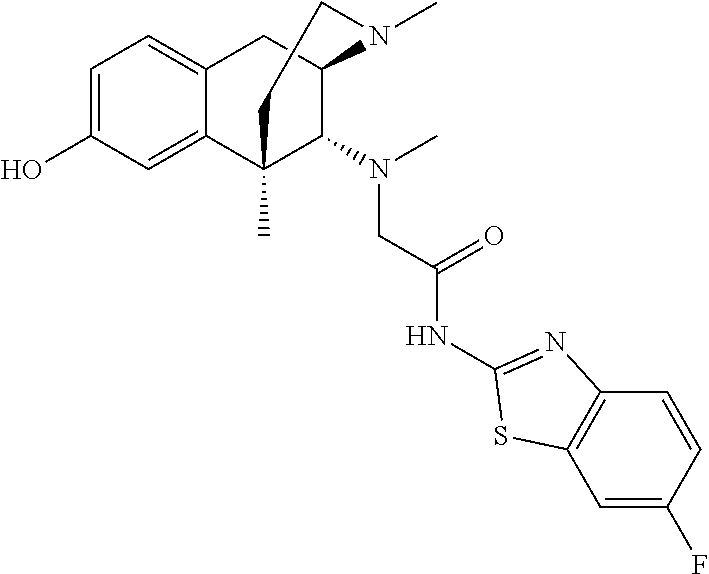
C1=C(O)C=C2C(=C1)CC1C(N(CC(NC3=NC4=C(C=C(F)C=C4)S3)=O)C)C2(C)CCN1C
